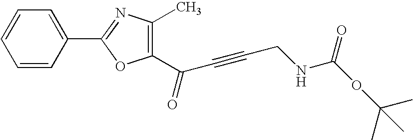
C1=CC(C2=NC(C)=C(C(=O)C#CCNC(OC(C)(C)C)=O)O2)=CC=C1
